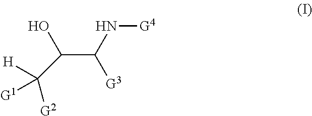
C(C(N[G4])[G3])(O)C([H])([G2])[G1]
